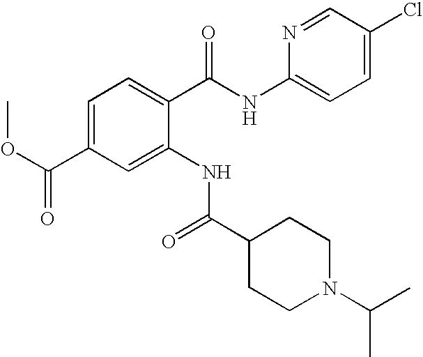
C1=C(C(OC)=O)C=C(NC(C2CCN(C(C)C)CC2)=O)C(C(NC2=CC=C(Cl)C=N2)=O)=C1
